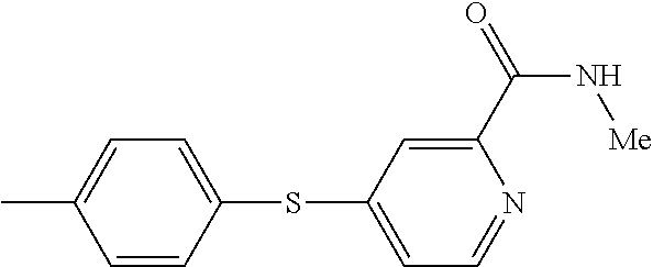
C1(C(=O)N[Me])=CC(SC2=CC=C(C)C=C2)=CC=N1
